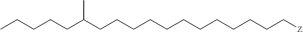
C(CCCCC[Z])CCCCCCC(CCCCC)C
